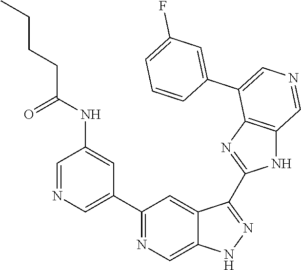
C1(C2=CN=CC(NC(=O)CCCC)=C2)=NC=C2C(=C1)C(C1=NC3=C(N1)C=NC=C3C1=CC(F)=CC=C1)=NN2
